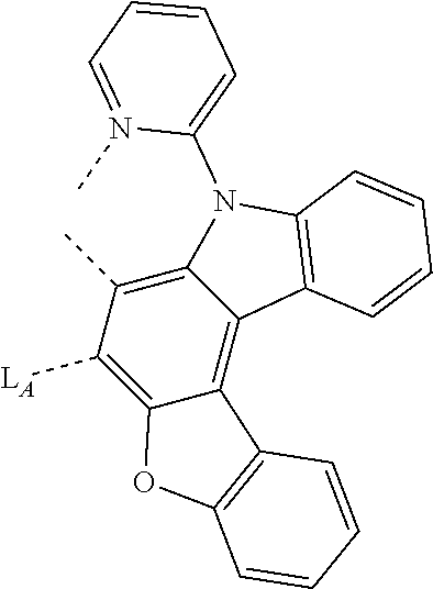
C12=C(C)C([LA])=C3C(=C1C1=C(N2C2=CC=CC=N2C)C=CC=C1)C1=C(O3)C=CC=C1
